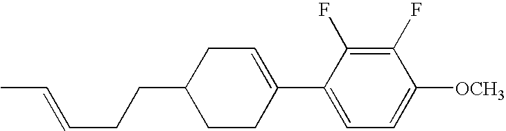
C1(F)=C(F)C(C2=CCC(CCC=CC)CC2)=CC=C1[OCH3]
